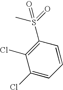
C1=CC(S(=O)(C)=O)=C(Cl)C(Cl)=C1
